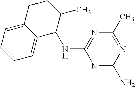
N1=C(N)N=C(C)N=C1NC1C2=CC=CC=C2CCC1C
